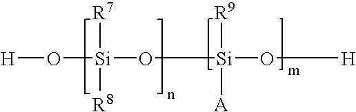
[H]O[Si]([R7])([R8])O[Si]([A])([R9])O[H]
